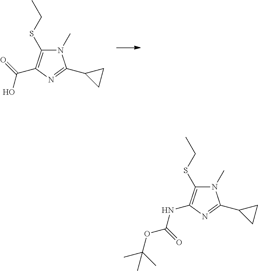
N1(C)C(SCC)=C(C(=O)O)N=C1C1CC1.N1(C)C(SCC)=C(NC(OC(C)(C)C)=O)N=C1C1CC1
